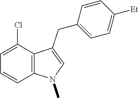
C1(Cl)=CC=CC2=C1C(CC1=CC=C([Et])C=C1)=CN2C
